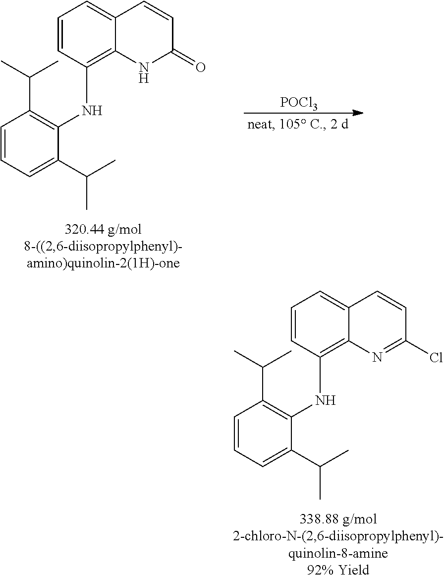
C1=CC(=O)NC2=C(NC3=C(C(C)C)C=CC=C3C(C)C)C=CC=C12.[POCl3].C1=CC(Cl)=NC2=C(NC3=C(C(C)C)C=CC=C3C(C)C)C=CC=C12
